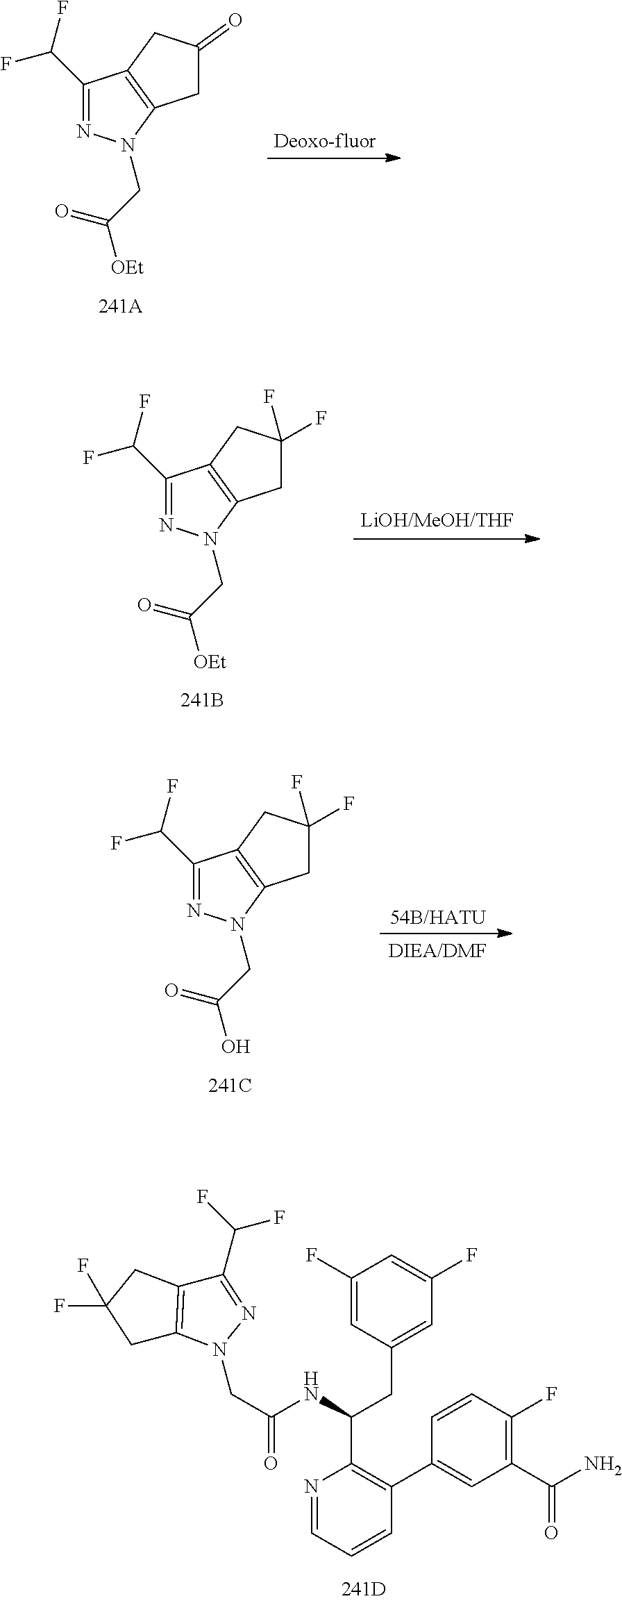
C1(F)=CC(CC(NC(CN2N=C(C(F)F)C3=C2CC(F)(F)C3)=O)C2=C(C3=CC(C(N)=O)=C(F)C=C3)C=CC=N2)=CC(F)=C1.C1(C(F)F)=NN(CC([OEt])=O)C2=C1CC(=O)C2.C1(C(F)F)=NN(CC([OEt])=O)C2=C1CC(F)(F)C2.C1(C(F)F)=NN(CC(O)=O)C2=C1CC(F)(F)C2
